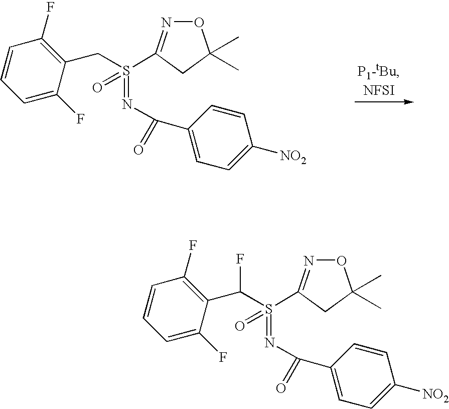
O1N=C(S(CC2=C(F)C=CC=C2F)(=NC(C2=CC=C([NO2])C=C2)=O)=O)CC1(C)C.O1N=C(S(C(C2=C(F)C=CC=C2F)F)(=NC(C2=CC=C([NO2])C=C2)=O)=O)CC1(C)C
